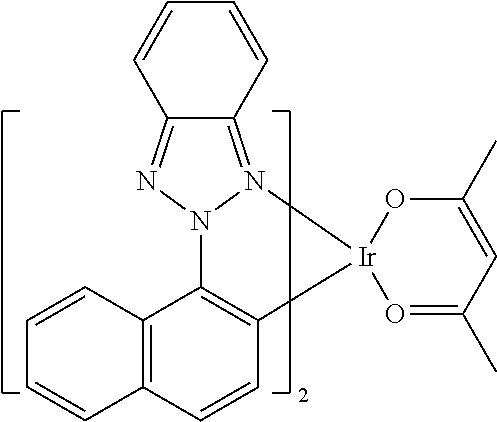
C12=N3N(N=C1C=CC=C2)C1=C(C=CC2=C1C=CC=C2)[Ir]31OC(C)=CC(C)=O1
